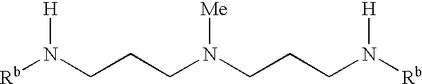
[Rb]N(CCCN(CCCN([Rb])[H])[Me])[H]
